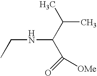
CCNC(C(C)C)C([OMe])=O
